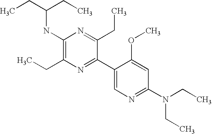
CCC(CC)NC1=C(CC)N=C(C2=CN=C(N(CC)CC)C=C2OC)C(CC)=N1
